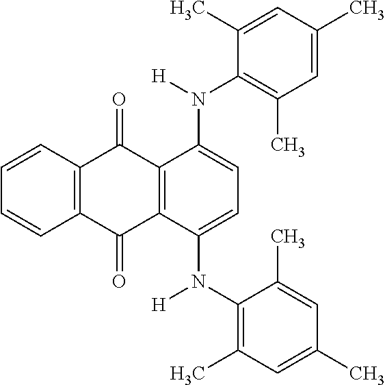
C12=C(C(N(C3=C(C)C=C(C)C=C3C)[H])=CC=C1N([H])C1=C(C)C=C(C)C=C1C)C(=O)C1=C(C2=O)C=CC=C1
